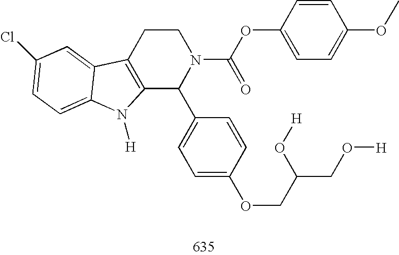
C12=C(CCN(C(OC3=CC=C(OC)C=C3)=O)C1C1=CC=C(OCC(O[H])CO[H])C=C1)C1=CC(Cl)=CC=C1N2[H]
